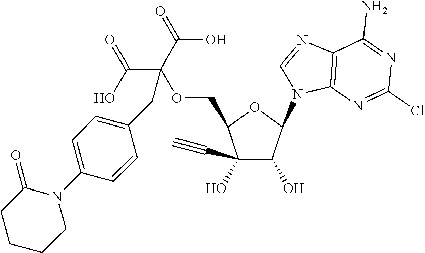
C1(C#C)(O)C(O)C(N2C=NC3=C2N=C(Cl)N=C3N)OC1COC(C(=O)O)(C(=O)O)CC1=CC=C(N2CCCCC2=O)C=C1
